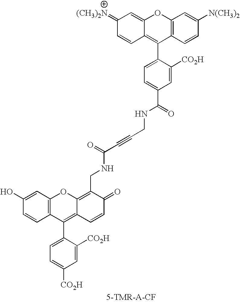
C12=C(C=CC([N(CH3)2])=C1)C(C1=CC=C(C(=O)NCC#CC(=O)NCC3=C4C(=C(C5=CC=C([CO2H])C=C5[CO2H])C5=C(O4)C=C(O)C=C5)C=CC3=O)C=C1[CO2H])=C1C(=CC(=[(CH3)2N])C=C1)O2
